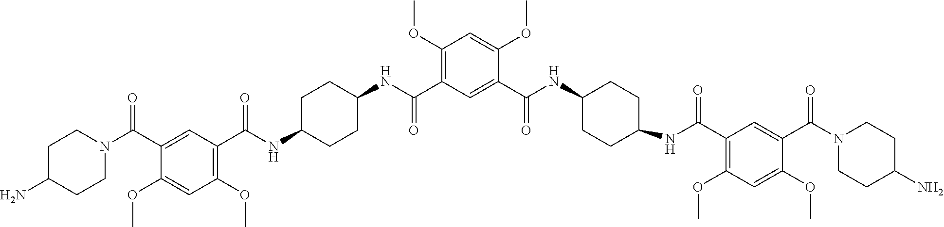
C1(C(NC2CCC(NC(C3=C(OC)C=C(OC)C(C(N4CCC(N)CC4)=O)=C3)=O)CC2)=O)=CC(C(NC2CCC(NC(C3=C(OC)C=C(OC)C(C(N4CCC(N)CC4)=O)=C3)=O)CC2)=O)=C(OC)C=C1OC
